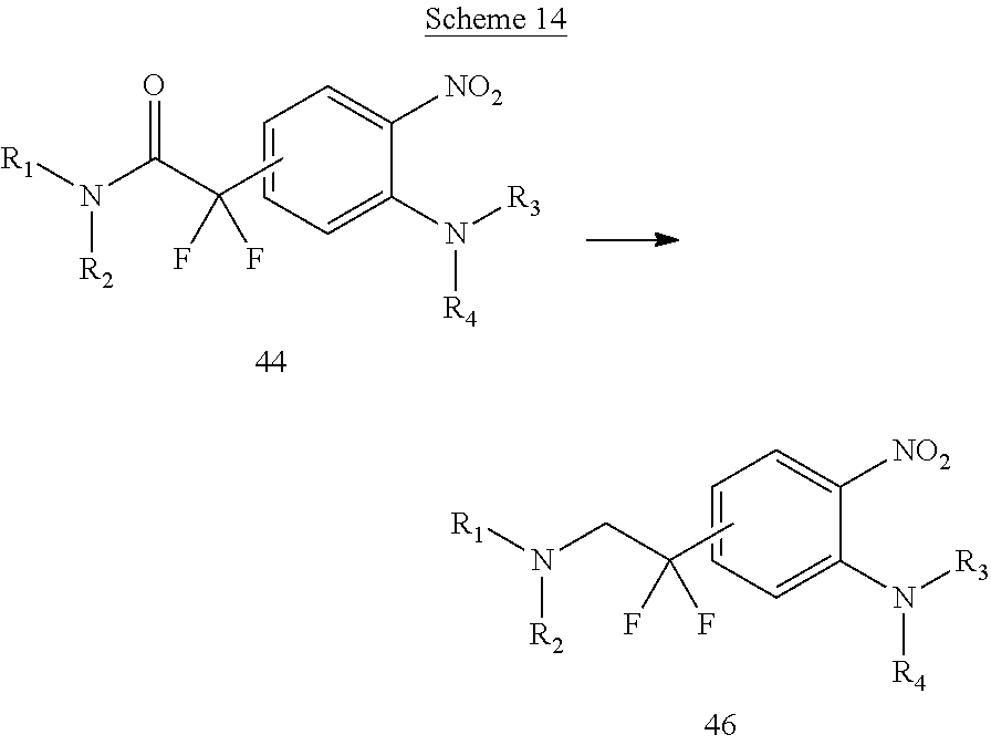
C1=CC=C(N([R3])[R4])C([NO2])=C1.CC(CN([R1])[R2])(F)F.C1=CC=C(N([R3])[R4])C([NO2])=C1.CC(C(N([R1])[R2])=O)(F)F
